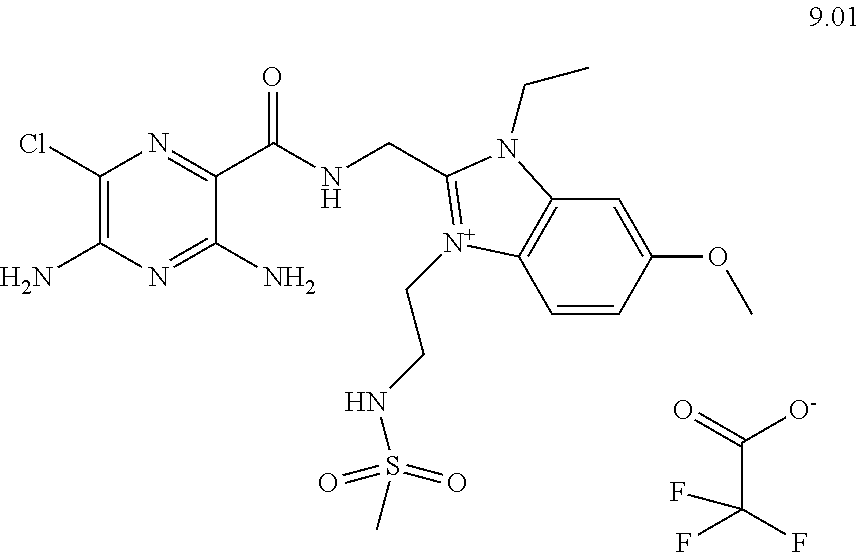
C1(Cl)=C(N)N=C(N)C(C(NCC2=[N+](CCNS(C)(=O)=O)C3=C(C=C(OC)C=C3)N2CC)=O)=N1.C(C(F)(F)F)(=O)[O-]
